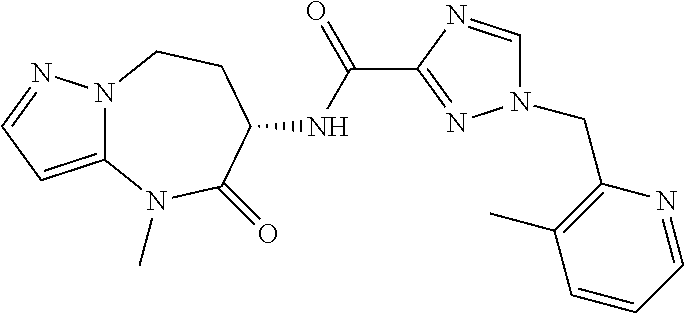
C1=NC(C(NC2C(=O)N(C)C3=CC=NN3CC2)=O)=NN1CC1=C(C)C=CC=N1
